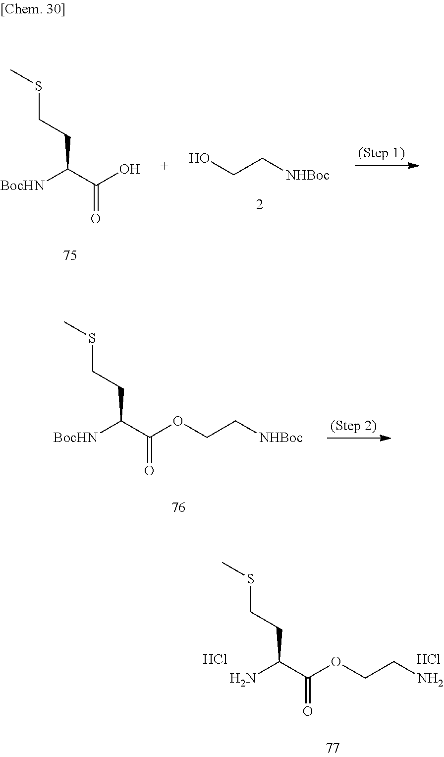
C([BocHN])(C(O)=O)CCSC.OCC[NHBoc].C([BocHN])(C(OCC[NHBoc])=O)CCSC.C(N)(C(OCCN)=O)CCSC.Cl.Cl
